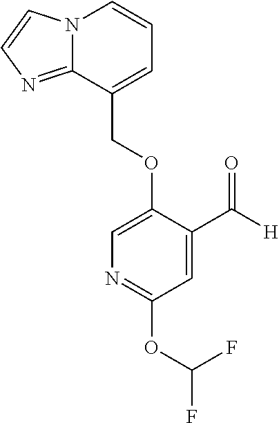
N12C(=NC=C1)C(COC1=CN=C(OC(F)F)C=C1C([H])=O)=CC=C2
